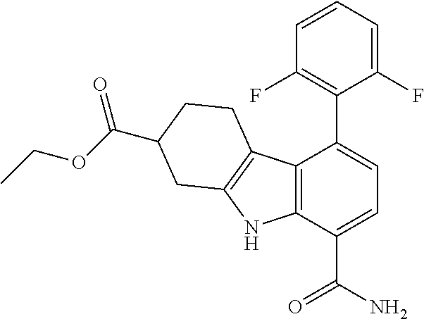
C1CC(C(OCC)=O)CC2=C1C1=C(N2)C(C(N)=O)=CC=C1C1=C(F)C=CC=C1F
